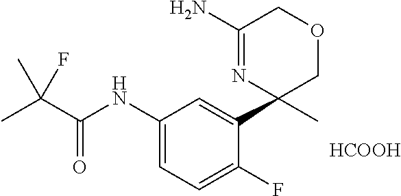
C1(NC(C(C)(C)F)=O)=CC=C(F)C(C2(C)N=C(N)COC2)=C1.[HCOOH]
